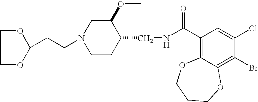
C1(CCN2CCC(CNC(C3=C4C(=C(Br)C(Cl)=C3)OCCCO4)=O)C(OC)C2)OCCO1
